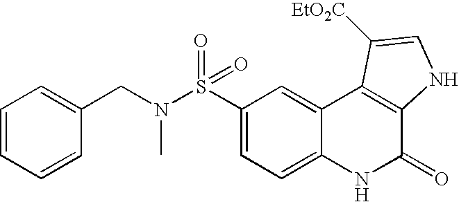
C(C1=CC=CC=C1)N(S(C1=CC=C2C(=C1)C1=C(C(=O)N2)NC=C1[EtO2C])(=O)=O)C
